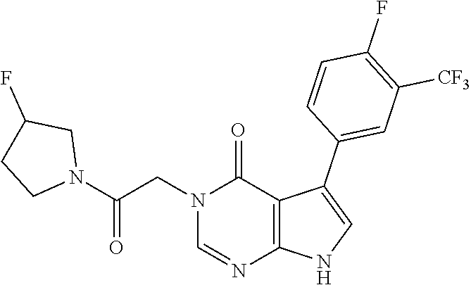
C1=NC2=C(C(=O)N1CC(N1CCC(F)C1)=O)C(C1=CC([CF3])=C(F)C=C1)=CN2
